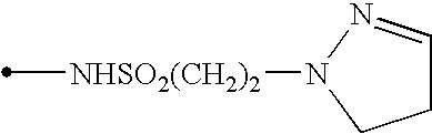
[NHSO2(CH2)2](C)N1CCC=N1
